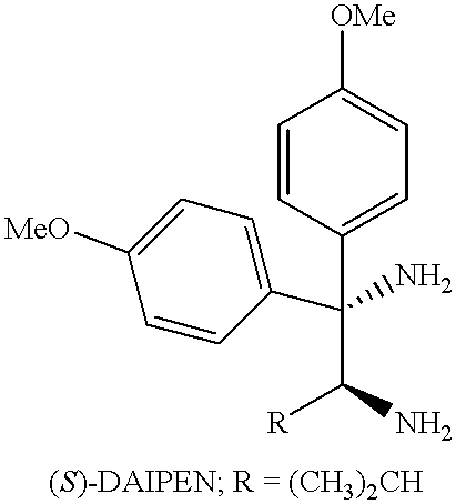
C1=CC(C(C([R])N)(N)C2=CC=C([MeO])C=C2)=CC=C1[OMe]
